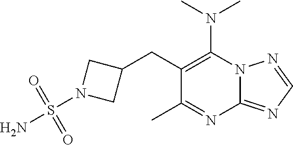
N12C(=NC=N1)N=C(C)C(CC1CN(S(N)(=O)=O)C1)=C2N(C)C
